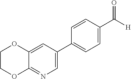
[H]C(C1=CC=C(C2=CN=C3C(=C2)OCCO3)C=C1)=O
